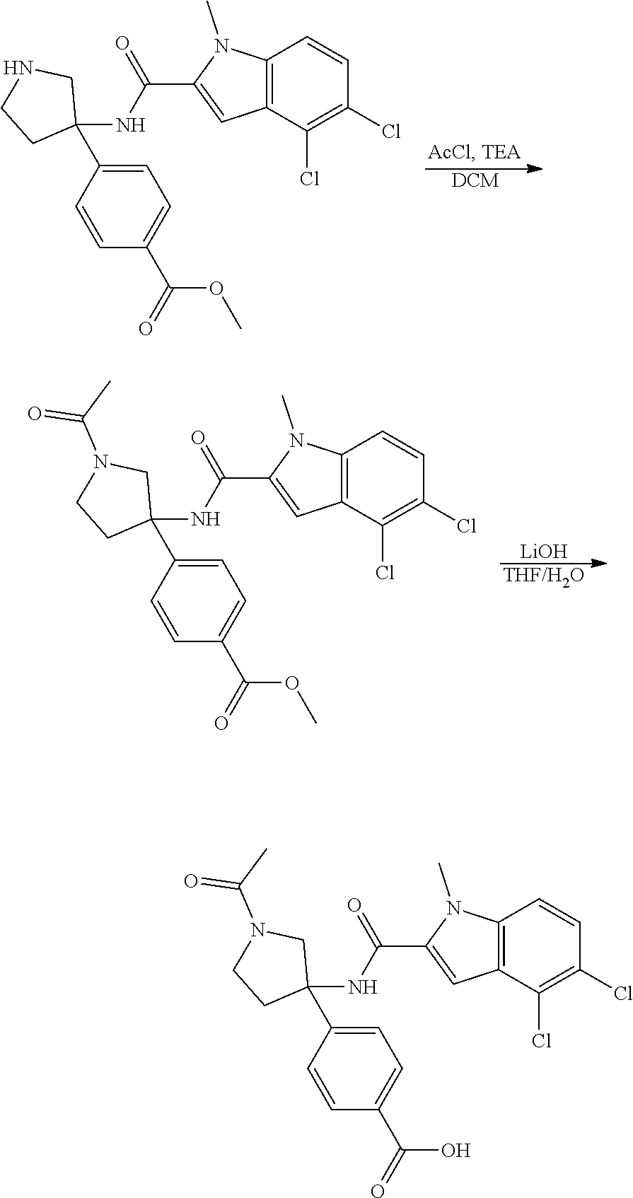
[DCM].C12=C(C(Cl)=C(Cl)C=C1)C=C(C(NC1(C3=CC=C(C(=O)OC)C=C3)CNCC1)=O)N2C.[THF/H2O].C12=C(C(Cl)=C(Cl)C=C1)C=C(C(NC1(C3=CC=C(C(=O)OC)C=C3)CN(C(C)=O)CC1)=O)N2C.[LiOH].C12=C(C(Cl)=C(Cl)C=C1)C=C(C(NC1(C3=CC=C(C(=O)O)C=C3)CN(C(C)=O)CC1)=O)N2C
